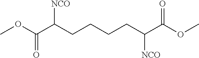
COC(C(CCCCC(C(=O)OC)[NCO])[NCO])=O
